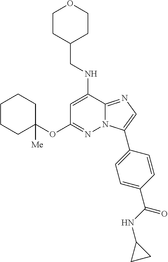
C1=C(NCC2CCOCC2)C2=NC=C(C3=CC=C(C(NC4CC4)=O)C=C3)N2N=C1OC1([Me])CCCCC1
